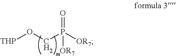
[THP]OCP(=O)([OR7])[OR7]
